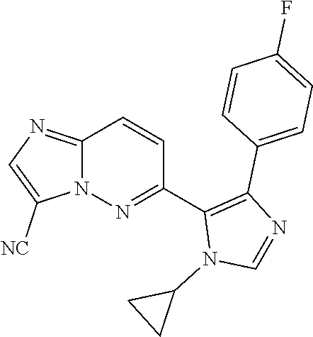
C12=NC=C([NC])N1N=C(C1=C(C3=CC=C(F)C=C3)N=CN1C1CC1)C=C2
